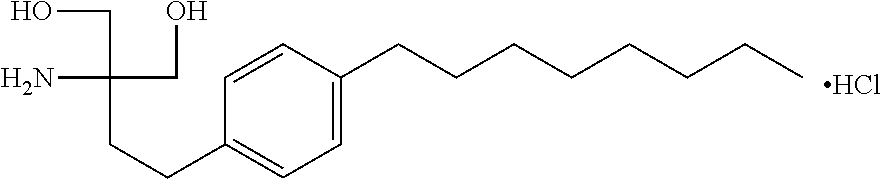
C1=C(CCCCCCCC)C=CC(CCC(CO)(CO)N)=C1.Cl
